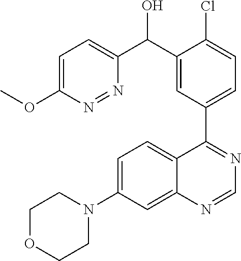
C1=C(N2CCOCC2)C=C2C(=C1)C(C1=CC=C(Cl)C(C(O)C3=CC=C(OC)N=N3)=C1)=NC=N2
